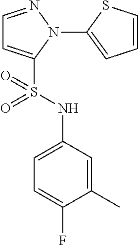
C1=NN(C2=CC=CS2)C(S(NC2=CC=C(F)C(C)=C2)(=O)=O)=C1
